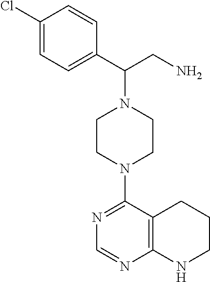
C1(Cl)=CC=C(C(CN)N2CCN(C3=NC=NC4=C3CCCN4)CC2)C=C1
